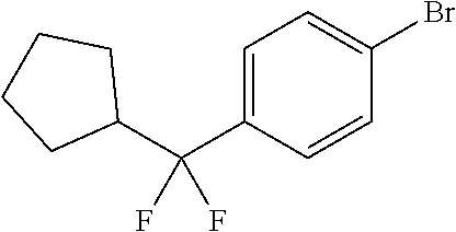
C1(C(C2=CC=C(Br)C=C2)(F)F)CCCC1
